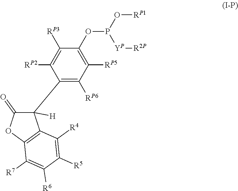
C1(C2([H])C(=O)OC3=C2C([R4])=C([R5])C([R6])=C3[R7])=C([RP6])C([RP5])=C(OP([YP][R2P])O[RP1])C([RP3])=C1[RP2]
